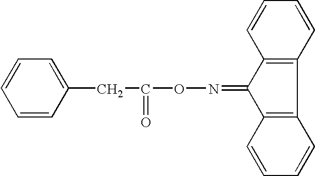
C1=CC(CC(ON=C2C3=C(C4=C2C=CC=C4)C=CC=C3)=O)=CC=C1
